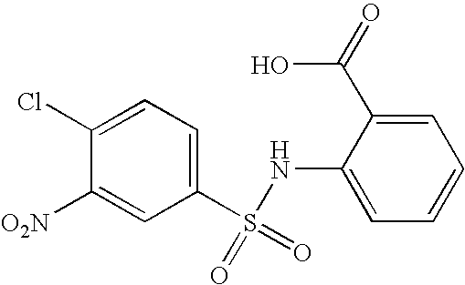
C1([O2N])=CC(S(=O)(NC2=CC=CC=C2C(=O)O)=O)=CC=C1Cl
